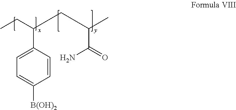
CCC(C1=CC=C([B(OH)2])C=C1)CC(C(N)=O)C
